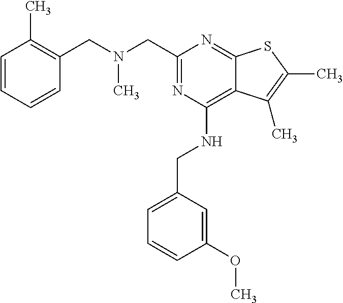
N(CC1=NC(NCC2=CC=CC(OC)=C2)=C2C(=N1)SC(C)=C2C)(CC1=C(C)C=CC=C1)C
